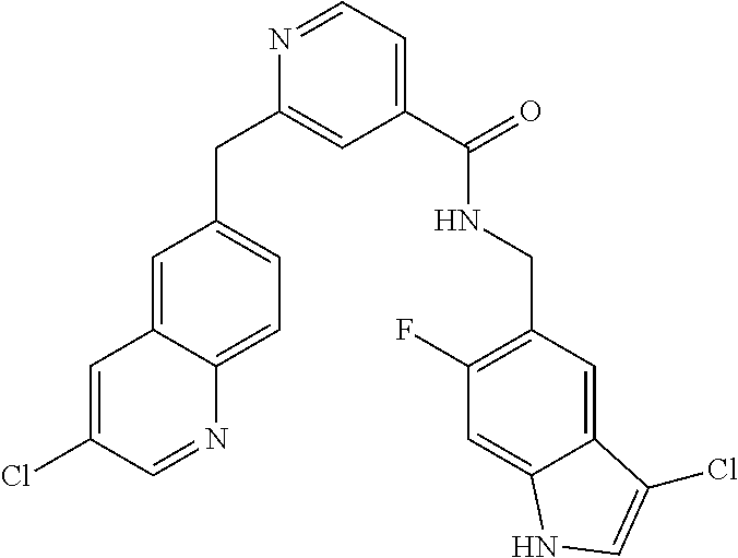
C1=C2C(=CC=C1CC1=CC(C(=O)NCC3=C(F)C=C4C(=C3)C(Cl)=CN4)=CC=N1)N=CC(Cl)=C2
